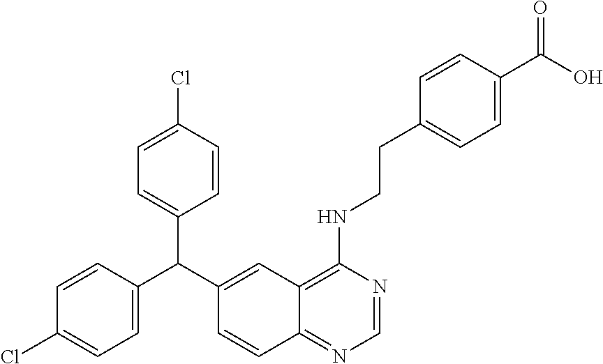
C1=CC(C(C2=CC3=C(NCCC4=CC=C(C(O)=O)C=C4)N=CN=C3C=C2)C2=CC=C(Cl)C=C2)=CC=C1Cl
